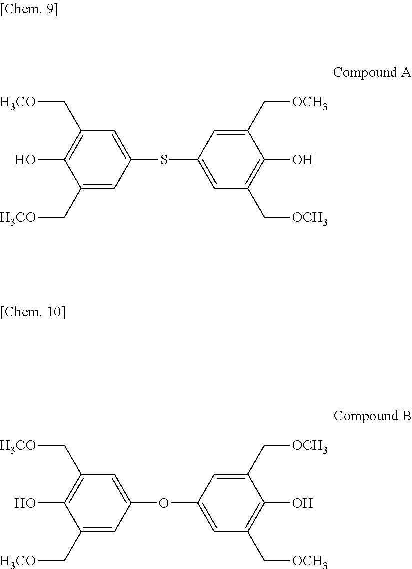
C1=C(SC2=CC(C[OCH3])=C(O)C(C[OCH3])=C2)C=C(C[H3CO])C(O)=C1C[H3CO].C1=C(OC2=CC(C[OCH3])=C(O)C(C[OCH3])=C2)C=C(C[H3CO])C(O)=C1C[H3CO]
